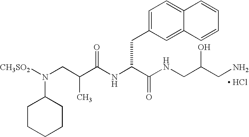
[ HCl].N(C(C(NCC(CN)O)=O)CC1=CC=C2C(=C1)C=CC=C2)C(C(CN([CH3SO2])C1CCCCC1)C)=O
